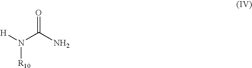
N(C(N)=O)([H])[R10]
